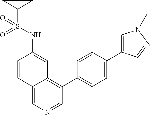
C12=CN=CC(C3=CC=C(C4=CN(C)N=C4)C=C3)=C1C=C(NS(C1CC1)(=O)=O)C=C2
